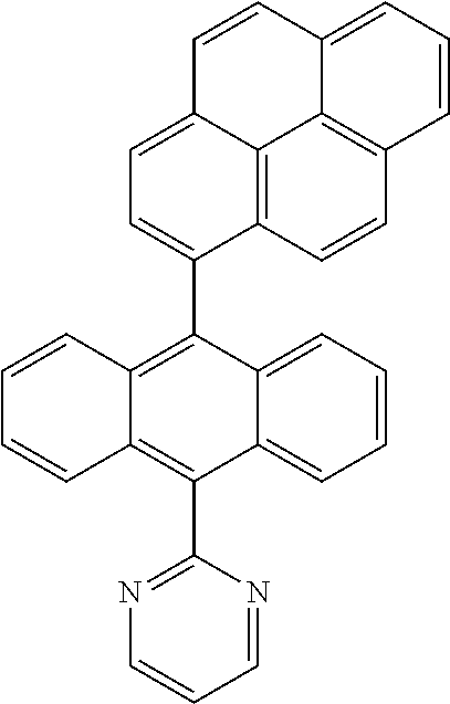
C1=CC=C2C(=C1)C(C1=NC=CC=N1)=C1C(=C2C2=CC=C3C4=C2C=CC2=C4C(=CC=C2)C=C3)C=CC=C1
